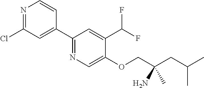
C1(C2=CC(Cl)=NC=C2)=NC=C(OCC(CC(C)C)(C)N)C(C(F)F)=C1
